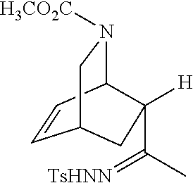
C1=CC2N([H3CO2C])CC1CC2([H])C(C)=[TsHNN]
